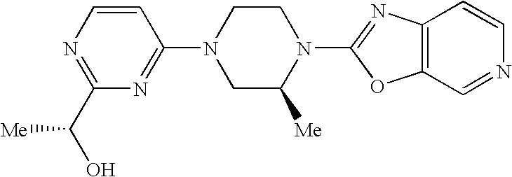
N1=C(C(O)[Me])N=C(N2CC([Me])N(C3=NC4=C(C=NC=C4)O3)CC2)C=C1
